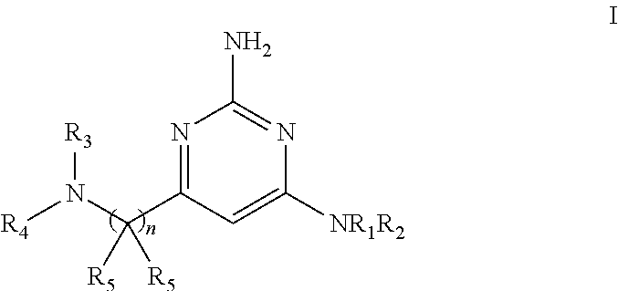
[R4]N([R3])C(C1=NC(N)=NC([NR1R2])=C1)([R5])[R5]
